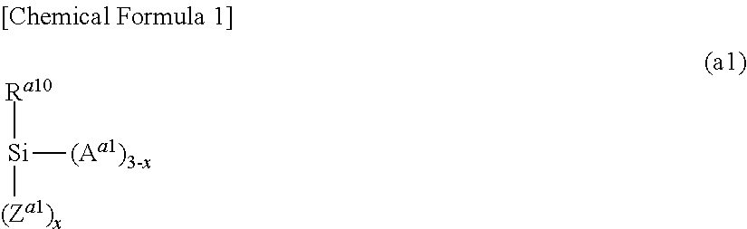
[Si]([Ra10])([(Aa1)3-x])[(Za1)x]
